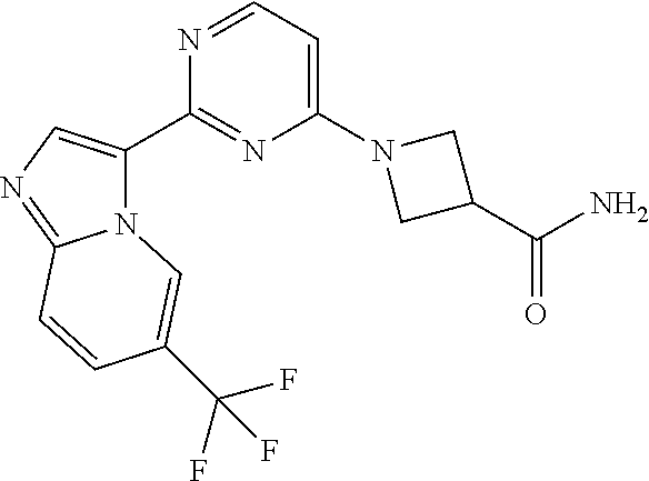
N12C(C3=NC(N4CC(C(N)=O)C4)=CC=N3)=CN=C1C=CC(C(F)(F)F)=C2
